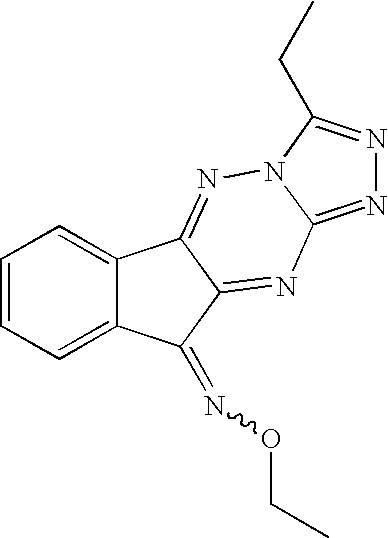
C1=CC=C2C(=C1)C1=NN3C(=NN=C3CC)N=C1C2=NOCC
